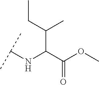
C(C(C(OC)=O)NC(C)C)(C)CC
